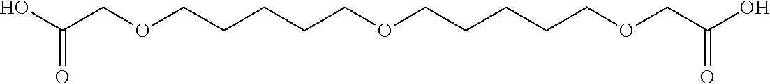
OC(COCCCCCOCCCCCOCC(O)=O)=O
